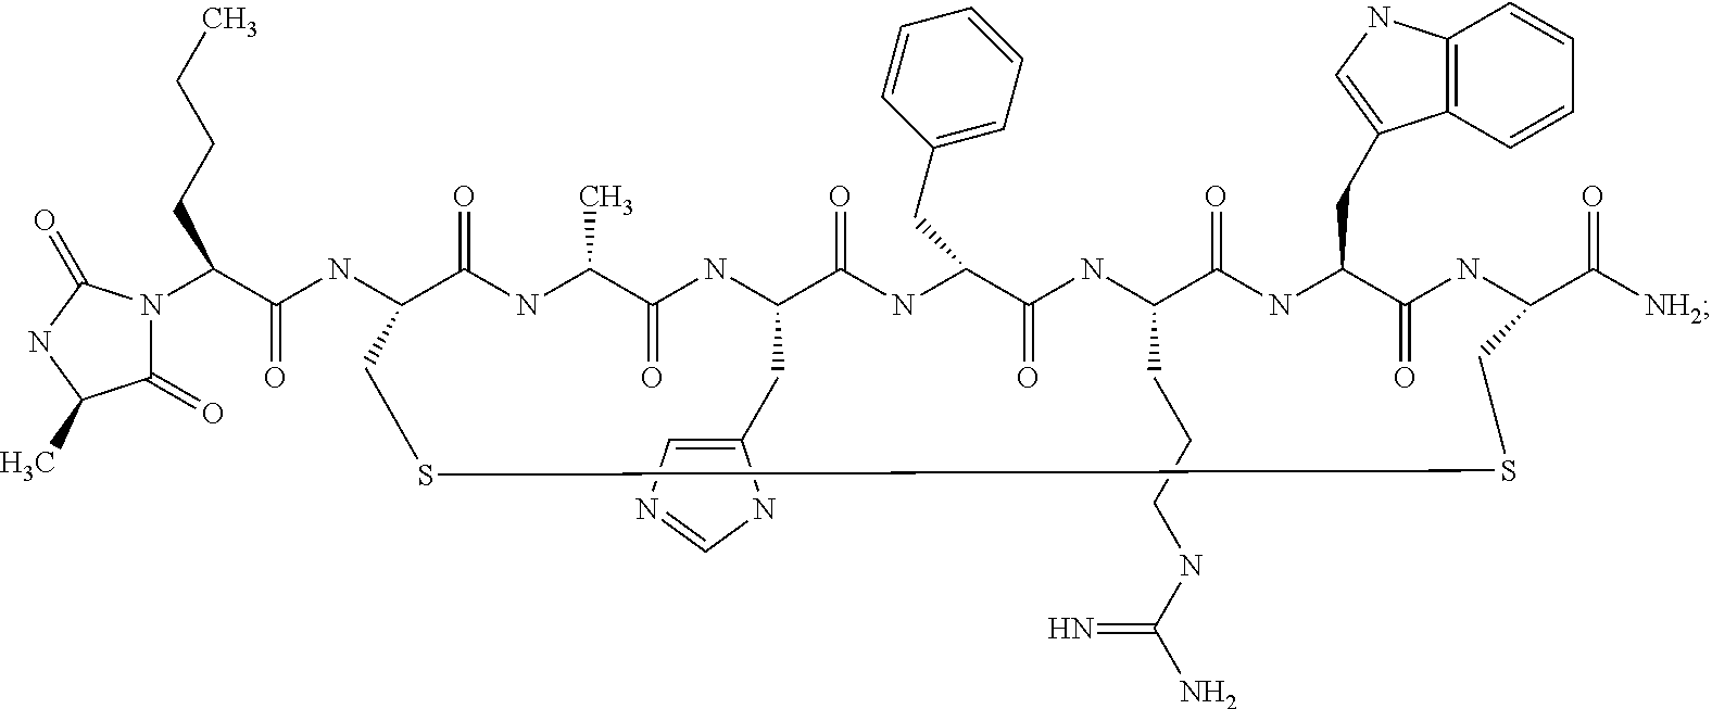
N1(C(C(NC2C(=O)NC(C)C(=O)NC(CC3=CN=CN3)C(=O)NC(CC3=CC=CC=C3)C(=O)NC(CCCNC(N)=N)C(=O)NC(CC3=CNC4=C3C=CC=C4)C(=O)NC(C([NH2])=O)CSSC2)=O)CCCC)C(=O)C(C)NC1=O
